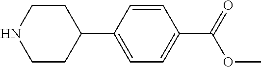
C1CC(C2=CC=C(C(=O)OC)C=C2)CCN1
